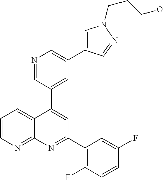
C1=C(C2=CC(C3=C(F)C=CC(F)=C3)=NC3=NC=CC=C23)C=NC=C1C1=CN(CCCO)N=C1
